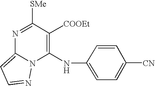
C1(NC2=CC=C([CN])C=C2)=C([COOEt])C([SMe])=NC2=CC=NN12
